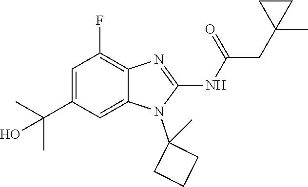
C1=C(C(C)(C)O)C=C2C(=C1F)N=C(NC(=O)CC1(C)CC1)N2C1(C)CCC1
